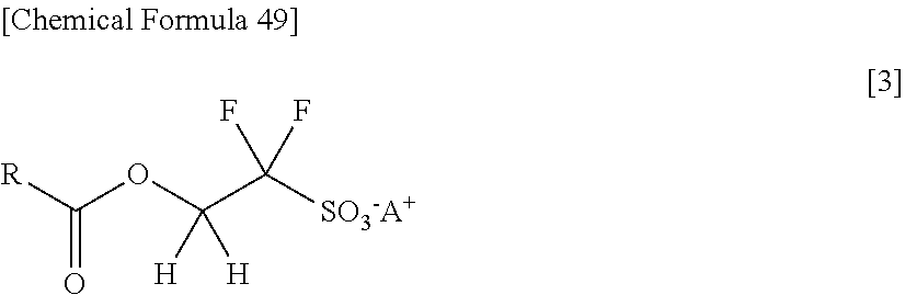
O=C([R])OC(C([SO3-A+])(F)F)([H])[H]
